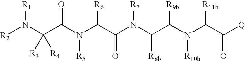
C(N(C(C(N(C(C(N(C(C([Q])=O)[R11b])[R10b])[R9b])[R8b])[R7])=O)[R6])[R5])(=O)C(N([R2])[R1])([R4])[R3]
